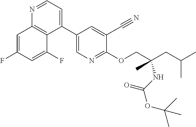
C1(C2=CC=NC3=C2C(F)=CC(F)=C3)=CN=C(OCC(CC(C)C)(C)NC(OC(C)(C)C)=O)C(C#N)=C1
